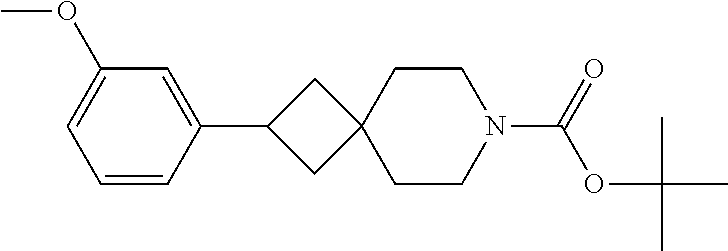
C1=CC(C2CC3(C2)CCN(C(=O)OC(C)(C)C)CC3)=CC(OC)=C1
